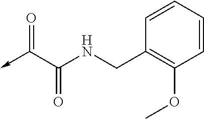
O=C(C(=O)NCC1=C(OC)C=CC=C1)->C
